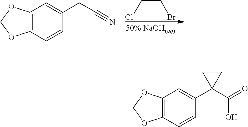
C12=C(C=CC(CC#N)=C1)OCO2.C(CCl)Br.C12=C(C=CC(C3(C(=O)O)CC3)=C1)OCO2
